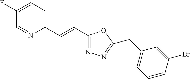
C1(F)=CC=C(C=CC2=NN=C(CC3=CC=CC(Br)=C3)O2)N=C1
